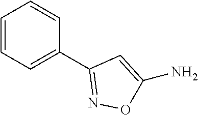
C1=CC=C(C2=NOC(N)=C2)C=C1
